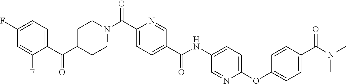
N(C(C1=CC=C(C(=O)N2CCC(C(C3=CC=C(F)C=C3F)=O)CC2)N=C1)=O)C1=CC=C(OC2=CC=C(C(=O)N(C)C)C=C2)N=C1
